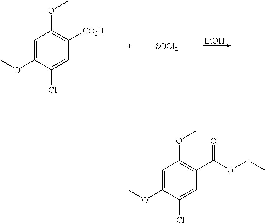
[EtOH].C1=C(OC)C(Cl)=CC([CO2H])=C1OC.[SOCl2].C1=C(OC)C(Cl)=CC(C(OCC)=O)=C1OC
